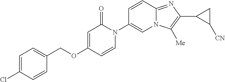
C(OC1=CC(=O)N(C2=CN3C(=NC(C4C([CN])C4)=C3[Me])C=C2)C=C1)C1=CC=C(Cl)C=C1
